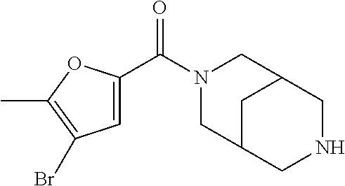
C1=C(C(N2CC3CC(C2)CNC3)=O)OC(C)=C1Br
